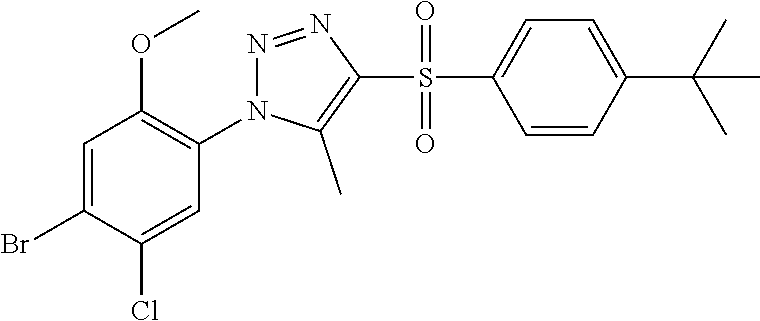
C1=C(Br)C(Cl)=CC(N2N=NC(S(C3=CC=C(C(C)(C)C)C=C3)(=O)=O)=C2C)=C1OC
